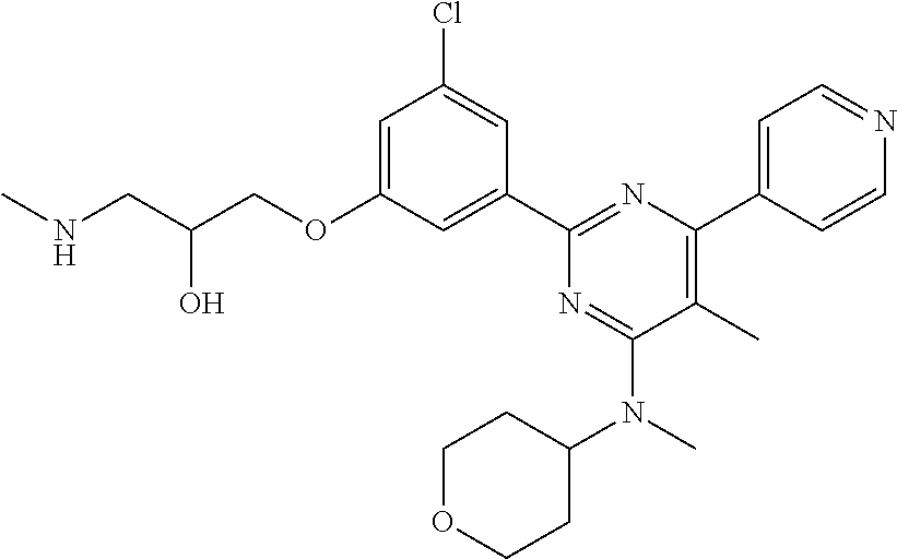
N(CC(COC1=CC(Cl)=CC(C2=NC(C3=CC=NC=C3)=C(C)C(N(C)C3CCOCC3)=N2)=C1)O)C
